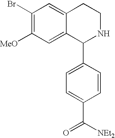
C1(Br)=C([MeO])C=C2C(=C1)CCNC2C1=CC=C(C([NEt2])=O)C=C1
